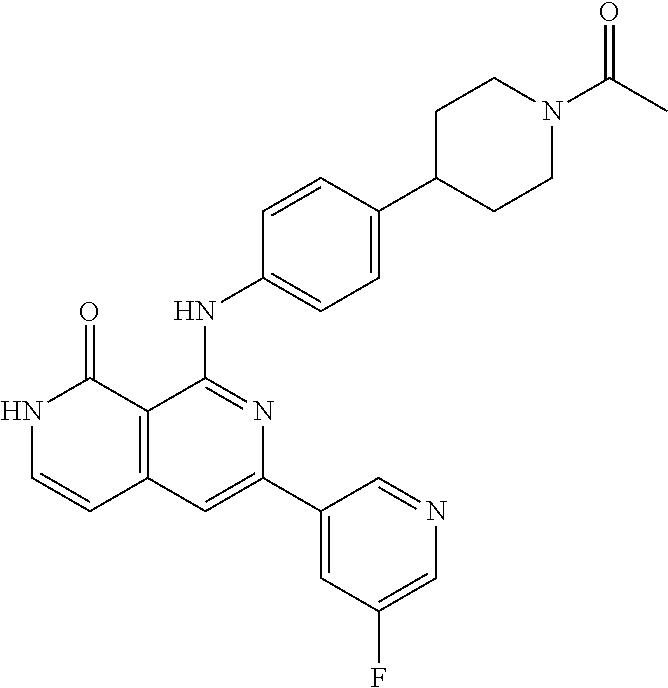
C1=CC(NC2=NC(C3=CC(F)=CN=C3)=CC3=C2C(=O)NC=C3)=CC=C1C1CCN(C(=O)C)CC1
